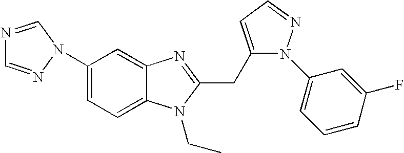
N1=CN(C2=CC=C3C(=C2)N=C(CC2=CC=NN2C2=CC=CC(F)=C2)N3CC)N=C1
